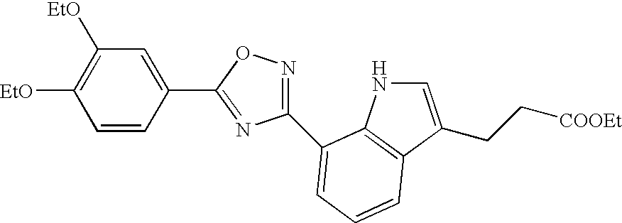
C1([EtO])=C([EtO])C=C(C2=NC(C3=CC=CC4=C3NC=C4CC[COOEt])=NO2)C=C1
